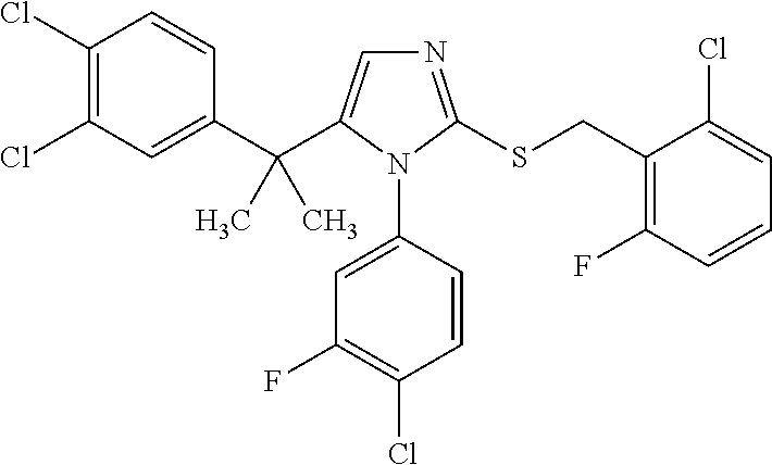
C1(C(C2=CN=C(SCC3=C(F)C=CC=C3Cl)N2C2=CC(F)=C(Cl)C=C2)(C)C)=CC(Cl)=C(Cl)C=C1
